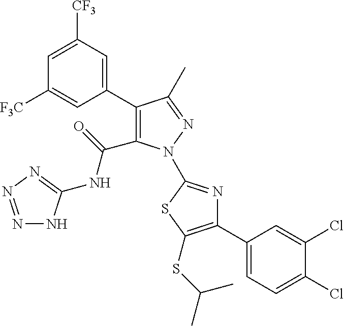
C1(C2=C(C(NC3=NN=NN3)=O)N(C3=NC(C4=CC=C(Cl)C(Cl)=C4)=C(SC(C)C)S3)N=C2C)=CC([CF3])=CC([F3C])=C1
